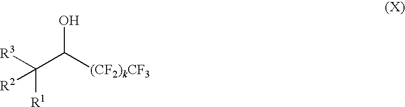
[R3]C(C([(CF2)kCF3])O)([R1])[R2]
